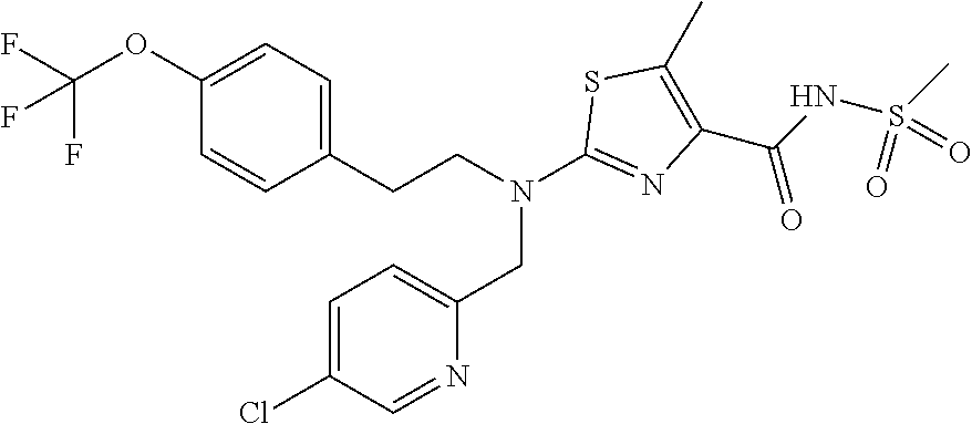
C1(CCN(C2=NC(C(=O)NS(C)(=O)=O)=C(C)S2)CC2=CC=C(Cl)C=N2)=CC=C(OC(F)(F)F)C=C1
